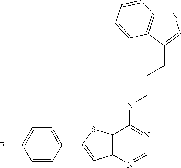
C1=C(C2=CC3=C(S2)C(NCCCC2=CNC4=C2C=CC=C4)=NC=N3)C=CC(F)=C1
